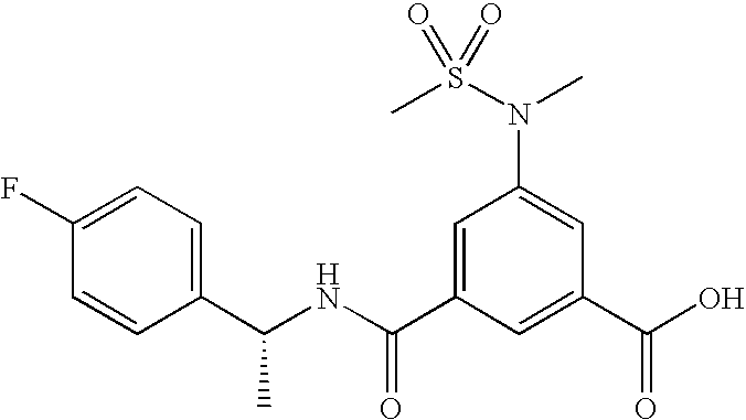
C1(C(NC(C2=CC(N(S(=O)(C)=O)C)=CC(C(O)=O)=C2)=O)C)=CC=C(F)C=C1
